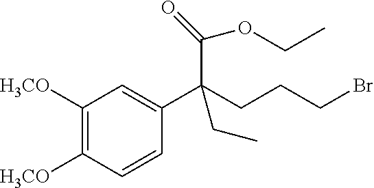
C1([H3CO])=C([H3CO])C=CC(C(CCCBr)(C(OCC)=O)CC)=C1
